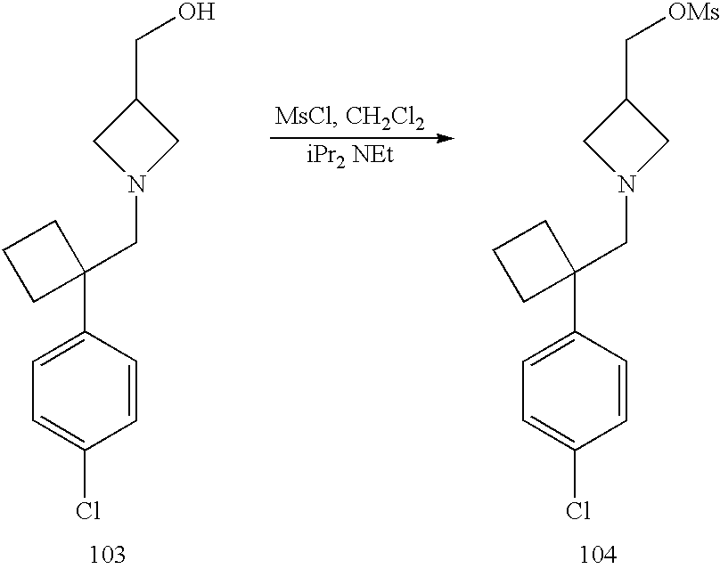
C1(CO)CN(CC2(C3=CC=C(Cl)C=C3)CCC2)C1.C1(C[OMs])CN(CC2(C3=CC=C(Cl)C=C3)CCC2)C1
